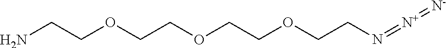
NCCOCCOCCOCCN=[N+]=[N-]
